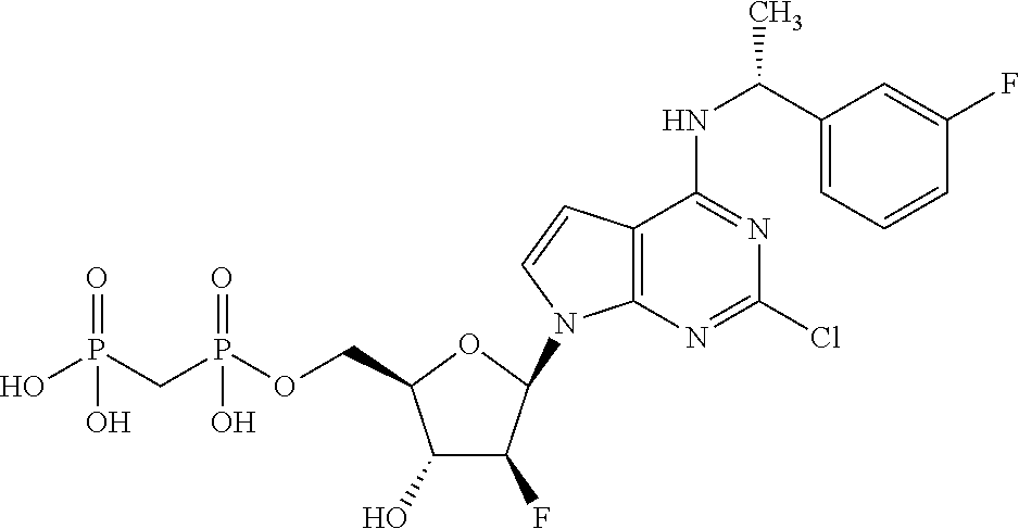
C1(O)C(F)C(N2C3=C(C=C2)C(NC(C2=CC=CC(F)=C2)C)=NC(Cl)=N3)OC1COP(CP(O)(=O)O)(=O)O
